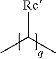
[Rc]C(C)C
